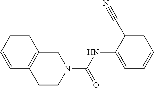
N1(C(NC2=CC=CC=C2C#N)=O)CC2=C(CC1)C=CC=C2
